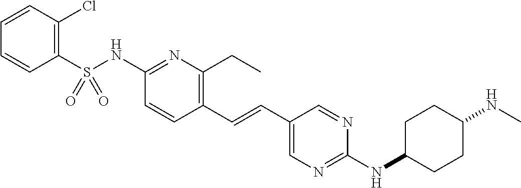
C1(S(NC2=NC(CC)=C(C=CC3=CN=C(NC4CCC(NC)CC4)N=C3)C=C2)(=O)=O)=C(Cl)C=CC=C1
